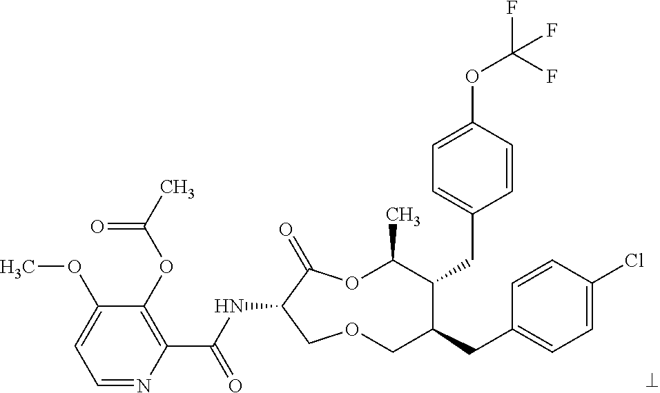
C1(OC)=CC=NC(C(NC2C(=O)OC(C)C(CC3=CC=C(OC(F)(F)F)C=C3)C(CC3=CC=C(Cl)C=C3)COC2)=O)=C1OC(C)=O
